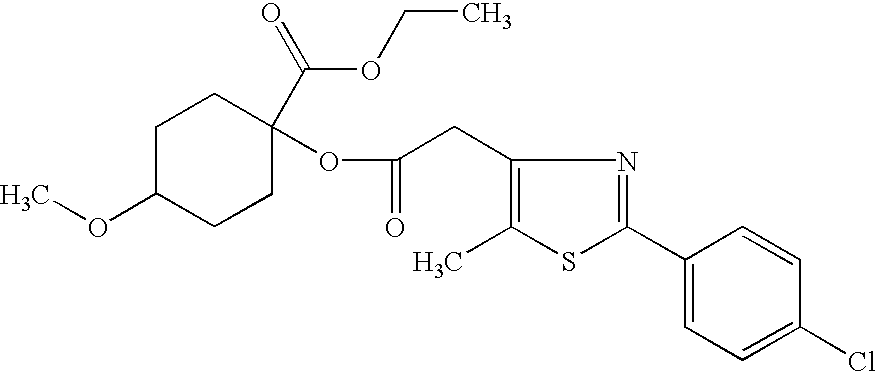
C(C1=C(C)SC(C2=CC=C(Cl)C=C2)=N1)C(OC1(C(OCC)=O)CCC(OC)CC1)=O
